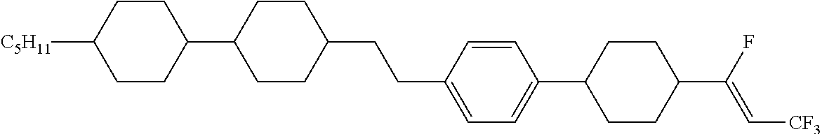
C1(C2CCC(C(F)=C[CF3])CC2)=CC=C(CCC2CCC(C3CCC([C5H11])CC3)CC2)C=C1
